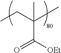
C(C)C(C)(C)C([OEt])=O
